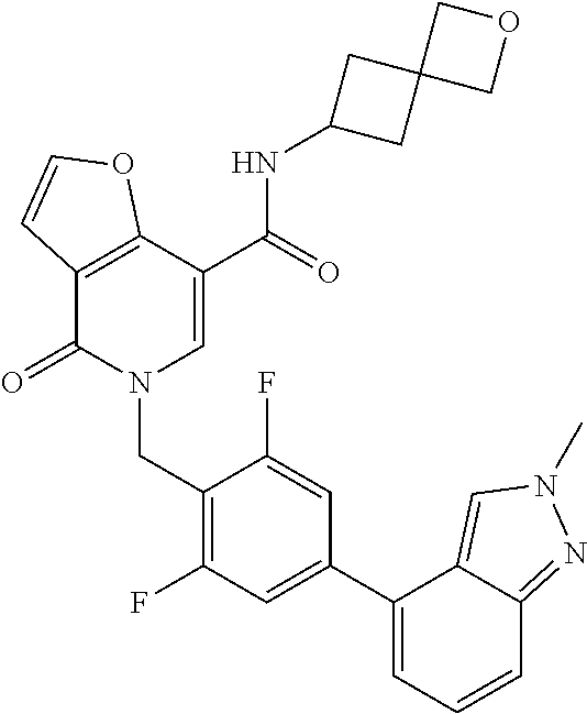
C12=C(C(=O)N(CC3=C(F)C=C(C4=CC=CC5=NN(C)C=C45)C=C3F)C=C1C(NC1CC3(C1)COC3)=O)C=CO2
